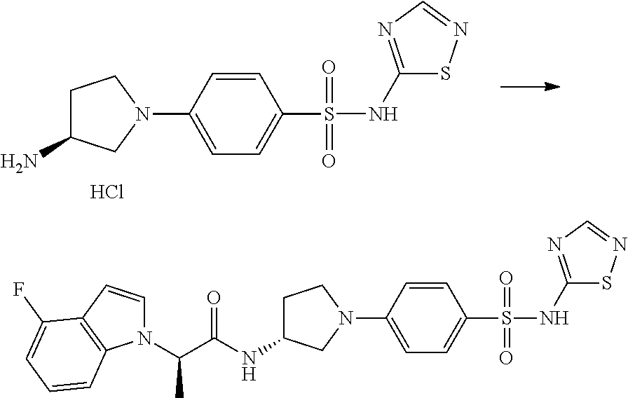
C1=CC(N2CCC(N)C2)=CC=C1S(NC1=NC=NS1)(=O)=O.Cl.C1=CC(N2CCC(NC(=O)C(N3C=CC4=C3C=CC=C4F)C)C2)=CC=C1S(NC1=NC=NS1)(=O)=O
